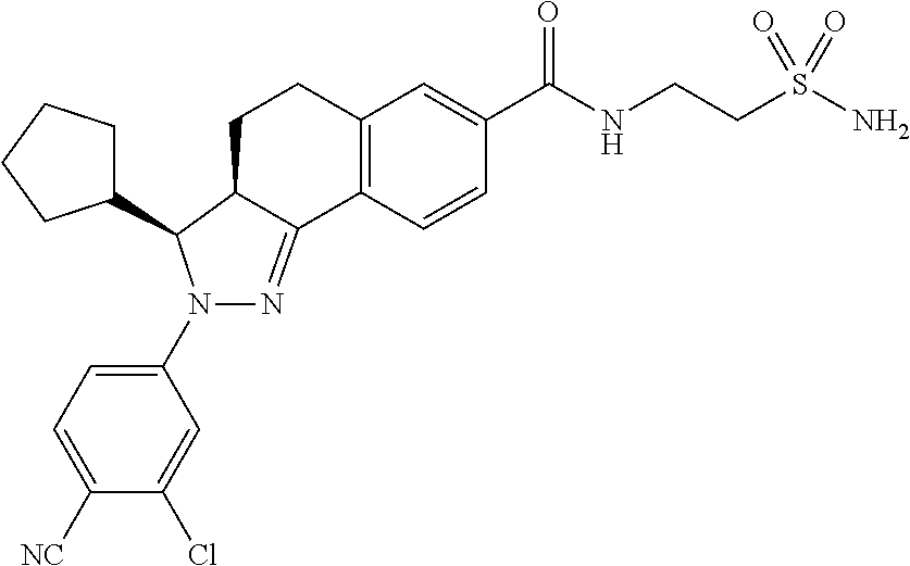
C1=C(N2N=C3C(C2C2CCCC2)CCC2=C3C=CC(C(NCCS(N)(=O)=O)=O)=C2)C=C(Cl)C([NC])=C1
